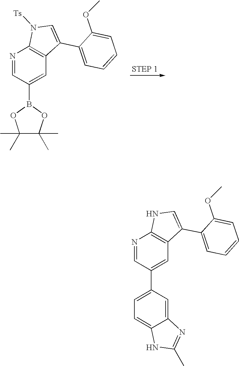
N1=CC(B2OC(C)(C)C(C)(C)O2)=CC2=C1N([Ts])C=C2C1=CC=CC=C1OC.N1=CC(C2=CC=C3C(=C2)N=C(C)N3)=CC2=C1NC=C2C1=CC=CC=C1OC
